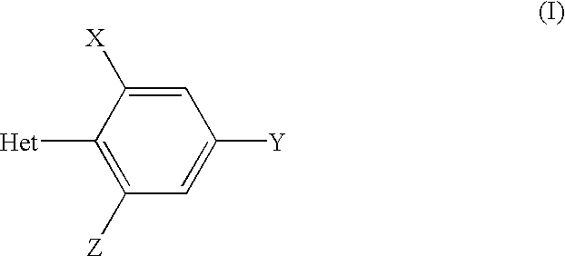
[Het]C1=C([Z])C=C([Y])C=C1[X]
